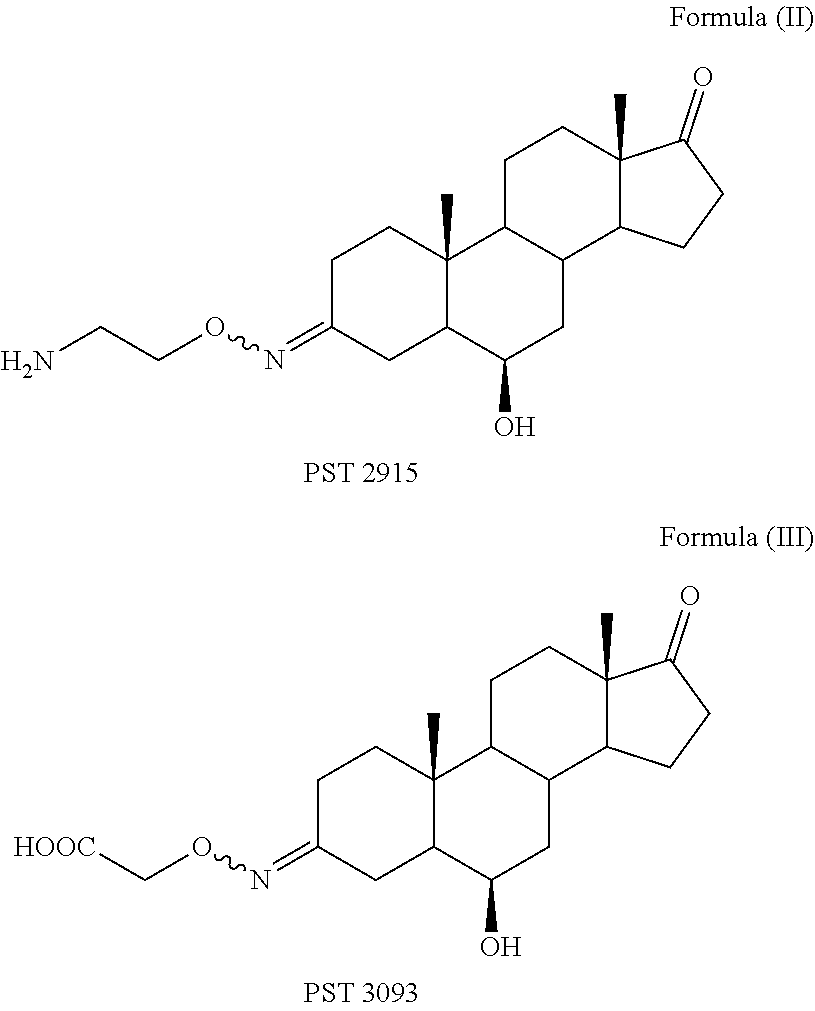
C1C(=NOCCN)CC2C(C)(C1)C1C(CC2O)C2C(C)(CC1)C(=O)CC2.C1C(=NOC[HOOC])CC2C(C)(C1)C1C(CC2O)C2C(C)(CC1)C(=O)CC2
